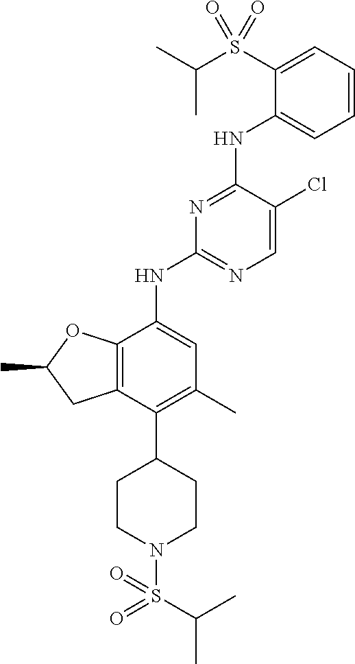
C1=CC=C(S(C(C)C)(=O)=O)C(NC2=NC(NC3=CC(C)=C(C4CCN(S(C(C)C)(=O)=O)CC4)C4=C3OC(C)C4)=NC=C2Cl)=C1
